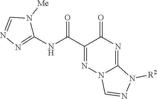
C1(C(NC2=NN=CN2[Me])=O)=NN2C(=NC1=O)N([R2])N=C2
